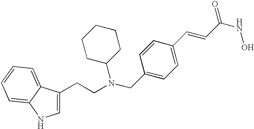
C1=C(CCN(CC2=CC=C(C=CC(NO)=O)C=C2)C2CCCCC2)C2=CC=CC=C2N1
